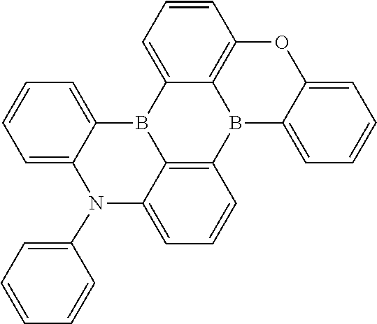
C12=CC=CC=C1OC1=C3C(=CC=C1)B1C4=C(B23)C=CC=C4N(C2=CC=CC=C2)C2=CC=CC=C12
